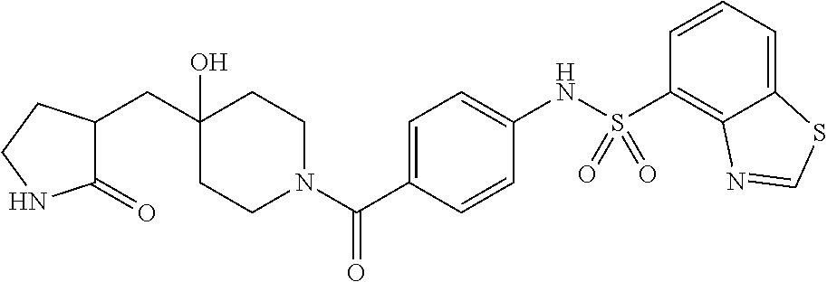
C1CN(C(C2=CC=C(NS(C3=C4C(=CC=C3)SC=N4)(=O)=O)C=C2)=O)CCC1(O)CC1C(=O)NCC1
